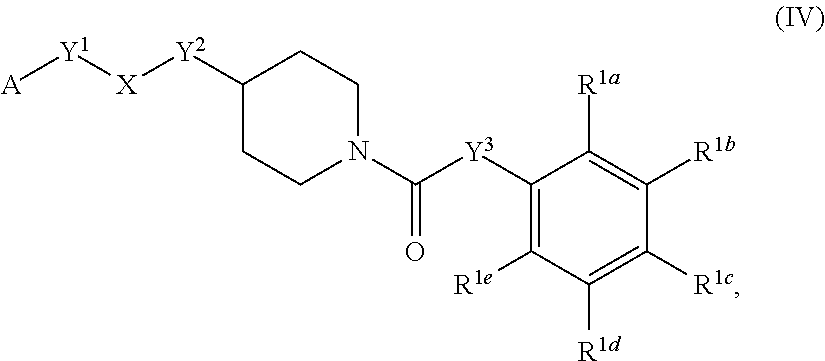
C1([Y2][X][Y1][A])CCN(C([Y3]C2=C([R1e])C([R1d])=C([R1c])C([R1b])=C2[R1a])=O)CC1
